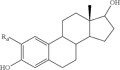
C1([Ra])=C(O)C=C2C(=C1)C1C(CC2)C2C(C)(CC1)C(O)CC2
